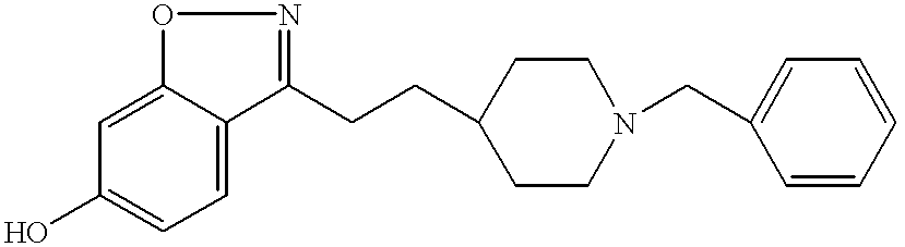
C1(O)=CC=C2C(=C1)ON=C2CCC1CCN(CC2=CC=CC=C2)CC1
